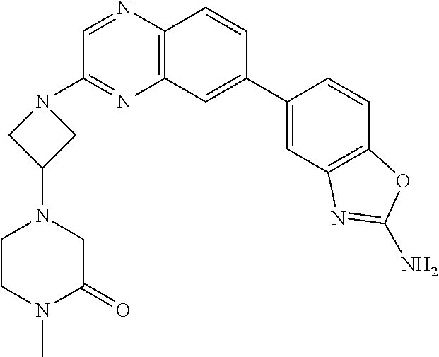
C1(C2=CC3=C(C=C2)N=CC(N2CC(N4CCN(C)C(=O)C4)C2)=N3)=CC2=C(C=C1)OC(N)=N2
